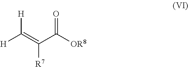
[H]C([H])=C([R7])C(=O)[OR8]
